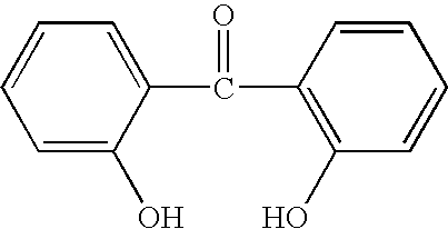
C1(C(C2=C(O)C=CC=C2)=O)=CC=CC=C1O
